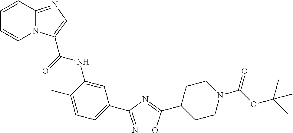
C1=CC2=NC=C(C(=O)NC3=CC(C4=NOC(C5CCN(C(OC(C)(C)C)=O)CC5)=N4)=CC=C3C)N2C=C1
